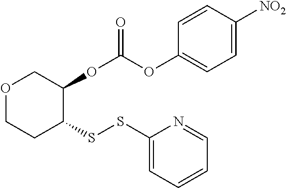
C1OCC(OC(=O)OC2=CC=C([NO2])C=C2)C(SSC2=CC=CC=N2)C1
